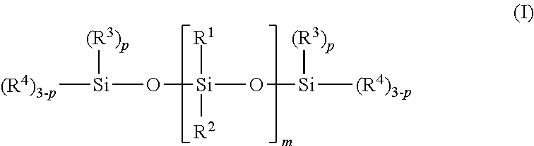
[(R4)3-p][Si]([(R3)p])O[Si](O[Si]([(R4)3-p])[(R3)p])([R2])[R1]
